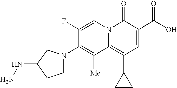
C1N(C2=C([Me])C3=C(C4CC4)C=C(C(O)=O)C(=O)N3C=C2F)CC(NN)C1
